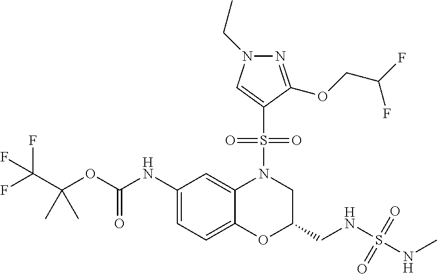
C1(NC(OC(C(F)(F)F)(C)C)=O)=CC=C2C(=C1)N(S(C1=CN(CC)N=C1OCC(F)F)(=O)=O)CC(CNS(=O)(NC)=O)O2
